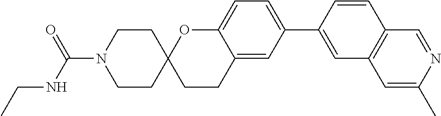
C12=CC(C3=CC4=C(C=C3)C=NC(C)=C4)=CC=C1OC1(CC2)CCN(C(NCC)=O)CC1
